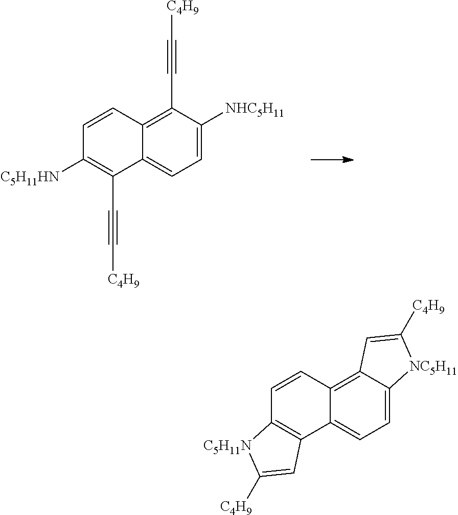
C1=C([NHC5H11])C(C#C[C4H9])=C2C(=C1)C(C#C[C4H9])=C([C5H11HN])C=C2.C1=CC2=C3C(=CC=C2C2=C1[C5H11N]C([C4H9])=C2)[NC5H11]C([C4H9])=C3
